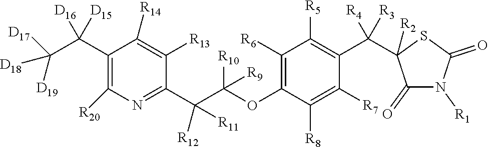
C1(C(C([D19])([D18])[D17])([D16])[D15])=C([R20])N=C(C(C(OC2=C([R6])C([R5])=C(C([R4])([R3])C3([R2])C(=O)N([R1])C(=O)S3)C([R7])=C2[R8])([R10])[R9])([R12])[R11])C([R13])=C1[R14]
